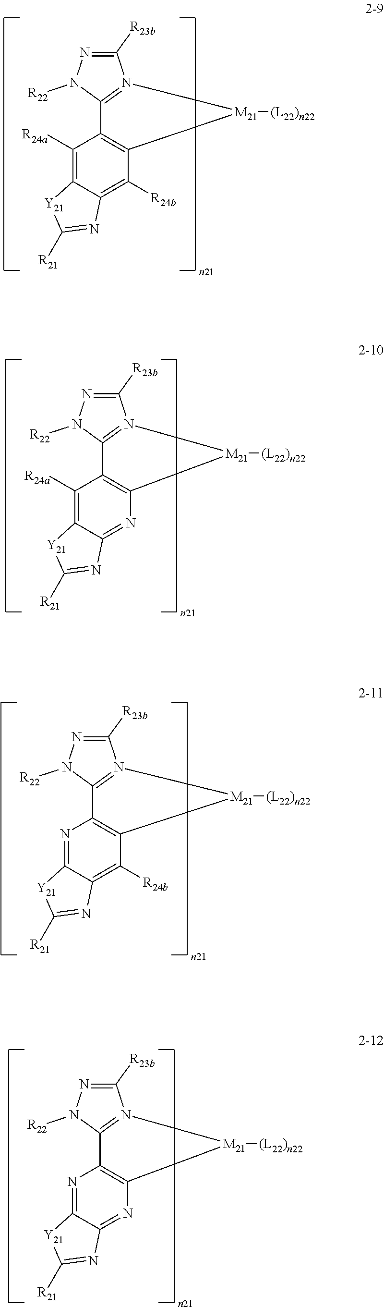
C1([R23b])=NN([R22])C2=N1[M21]([(L22)n22])C1=C2C([R24a])=C2C(=C1[R24b])N=C([R21])[Y21]2.C1([R23b])=NN([R22])C2=N1[M21]([(L22)n22])C1=C2N=C2C(=C1[R24b])N=C([R21])[Y21]2.C1([R23b])=NN([R22])C2=N1[M21]([(L22)n22])C1=C2C([R24a])=C2C(=N1)N=C([R21])[Y21]2.C1([R23b])=NN([R22])C2=N1[M21]([(L22)n22])C1=C2N=C2C(=N1)N=C([R21])[Y21]2
